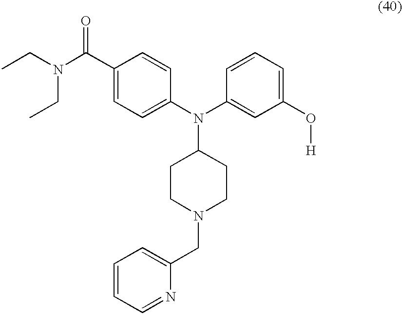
C1=C(C(N(CC)CC)=O)C=CC(N(C2=CC(O[H])=CC=C2)C2CCN(CC3=CC=CC=N3)CC2)=C1
